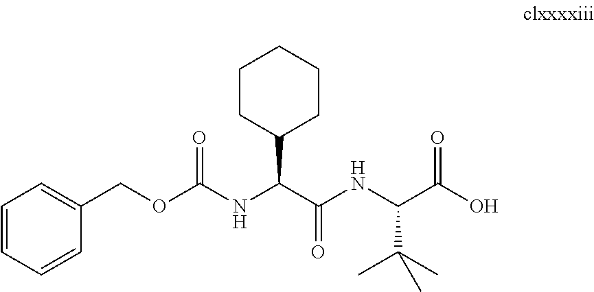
C1=CC=CC(COC(NC(C(NC(C(O)=O)C(C)(C)C)=O)C2CCCCC2)=O)=C1
